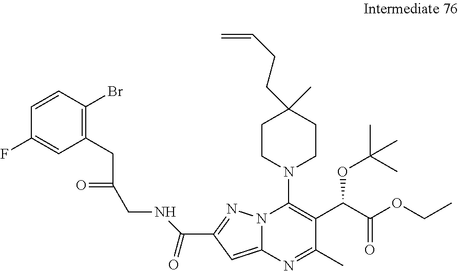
C(C1=NN2C(=C1)N=C(C)C(C(C(OCC)=O)OC(C)(C)C)=C2N1CCC(C)(CCC=C)CC1)(=O)NCC(=O)CC1=C(Br)C=CC(F)=C1
